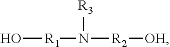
O[R1]N([R3])[R2][OH]
